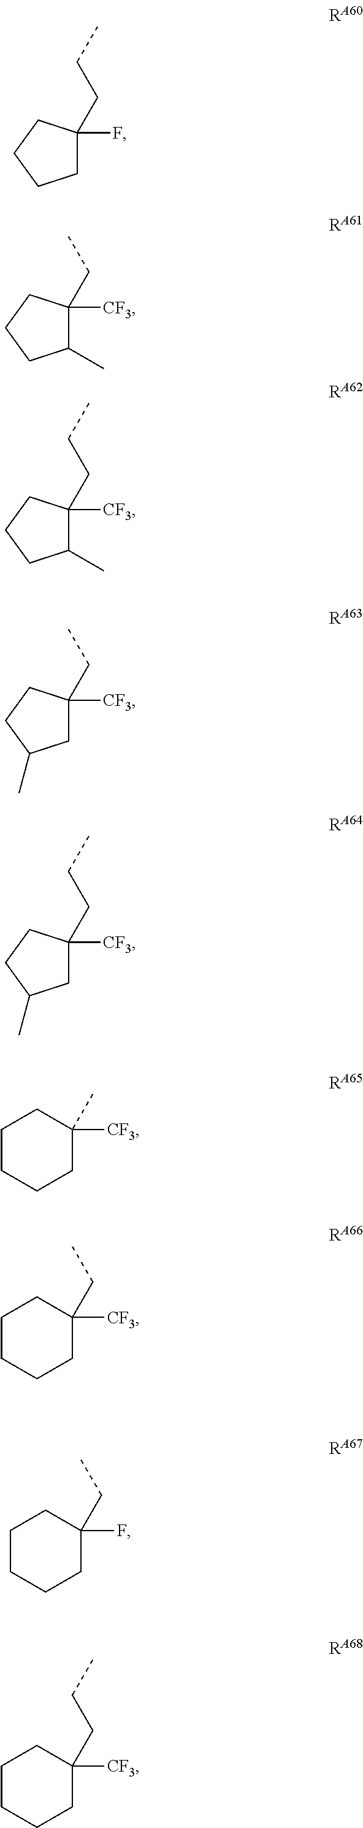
C1C(F)(CCC)CCC1.C1(C)C([CF3])(CC)CCC1.C1(C)C([CF3])(CCC)CCC1.C1C([CF3])(CC)CCC1C.C1C([CF3])(CCC)CCC1C.C1C([CF3])(C)CCCC1.C1C([CF3])(CC)CCCC1.C1C(F)(CC)CCCC1.C1C([CF3])(CCC)CCCC1
